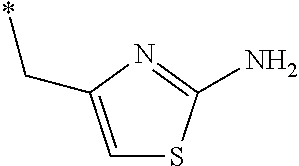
C1=C(C*)N=C(N)S1
